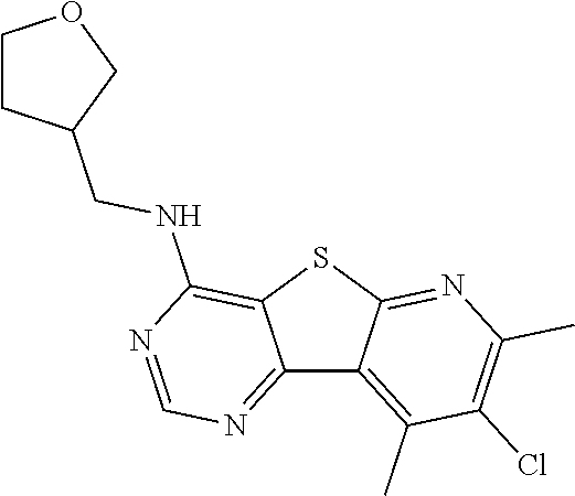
C12=NC=NC(NCC3CCOC3)=C1SC1=NC(C)=C(Cl)C(C)=C21
